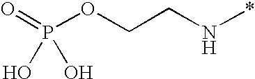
P(=O)(OCCN*)(O)O
